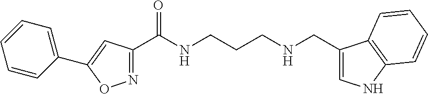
N1=C(C(NCCCNCC2=CNC3=C2C=CC=C3)=O)C=C(C2=CC=CC=C2)O1
